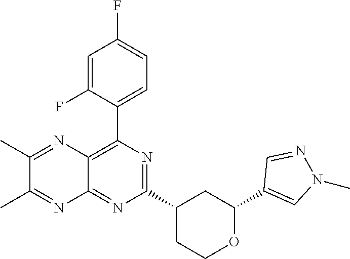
C1(C2=CN(C)N=C2)OCCC(C2=NC(C3=CC=C(F)C=C3F)=C3C(=N2)N=C(C)C(C)=N3)C1
